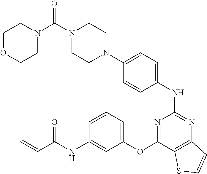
N1(C(=O)N2CCOCC2)CCN(C2=CC=C(NC3=NC4=C(C(OC5=CC=CC(NC(C=C)=O)=C5)=N3)SC=C4)C=C2)CC1
